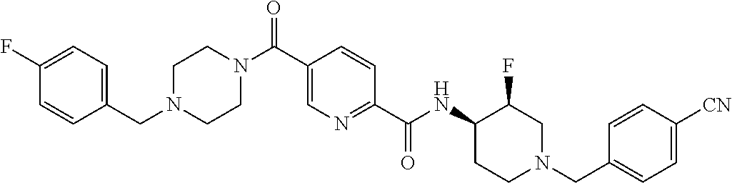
C1CN(C(C2=CN=C(C(NC3C(F)CN(CC4=CC=C([CN])C=C4)CC3)=O)C=C2)=O)CCN1CC1=CC=C(F)C=C1
